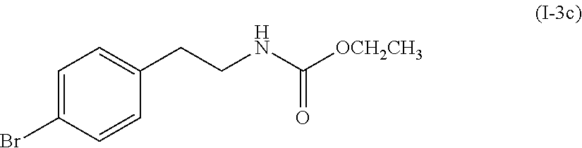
C1=C(Br)C=CC(CCNC([OCH2CH3])=O)=C1
